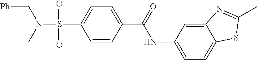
C1(C(=O)NC2=CC=C3C(=C2)N=C(C)S3)=CC=C(S(N(C)C[Ph])(=O)=O)C=C1
